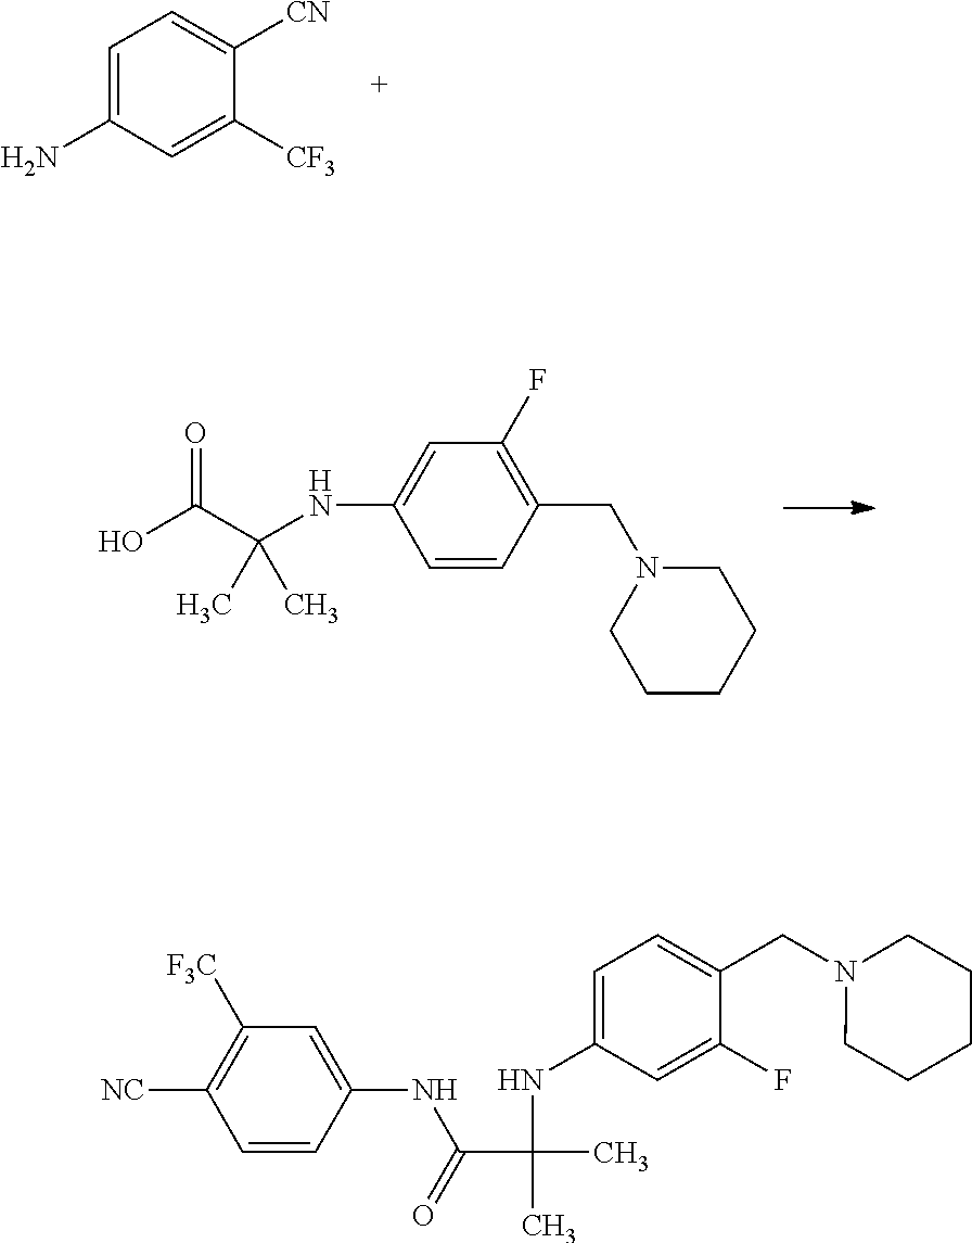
C1=C(N)C=C([CF3])C([CN])=C1.OC(C(NC1=CC(F)=C(CN2CCCCC2)C=C1)(C)C)=O.C1=CC(NC(C(NC2=CC=C(CN3CCCCC3)C(F)=C2)(C)C)=O)=CC([F3C])=C1[NC]
